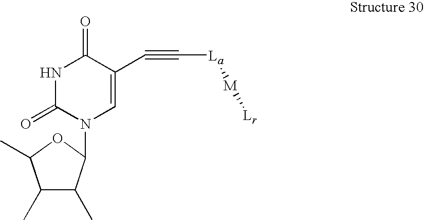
N1C(=O)N(C2C(C)C(C)C(C)O2)C=C(C#C[La][M][Lr])C1=O
